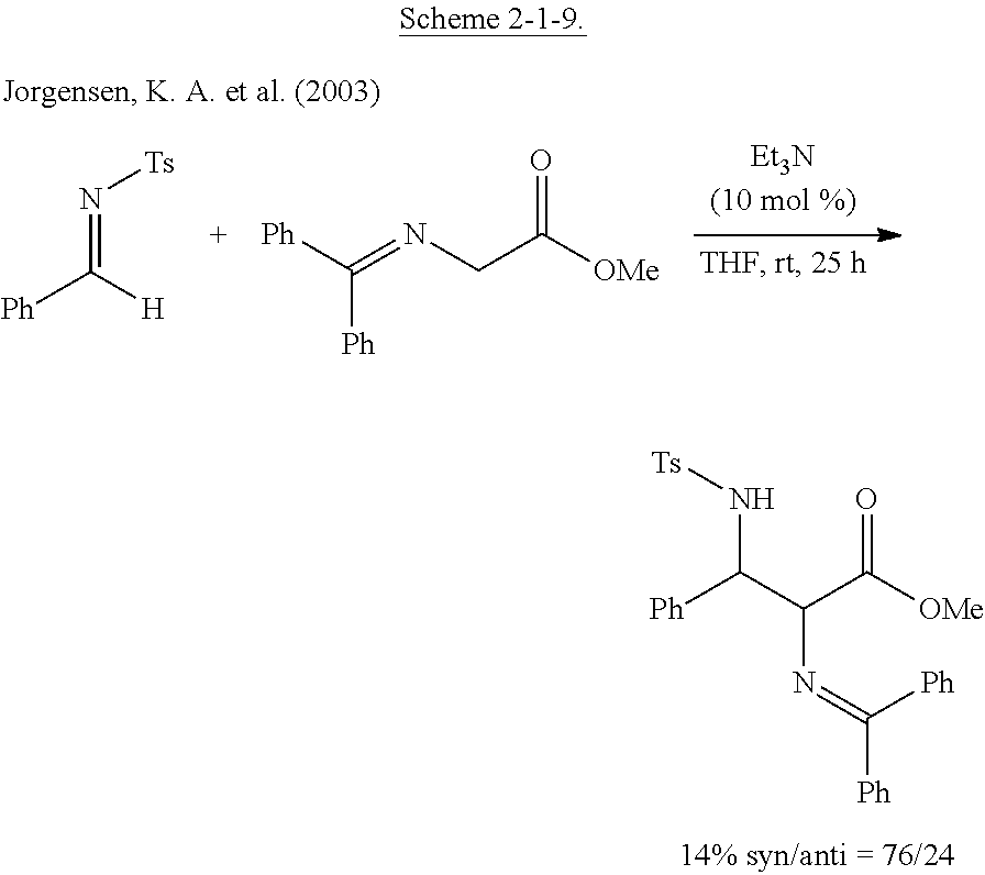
[Ph]C(C(C([OMe])=O)N=C([Ph])[Ph])N[Ts].[Ph]C(=N[Ts])[H].[Ph]C([Ph])=NCC([OMe])=O
